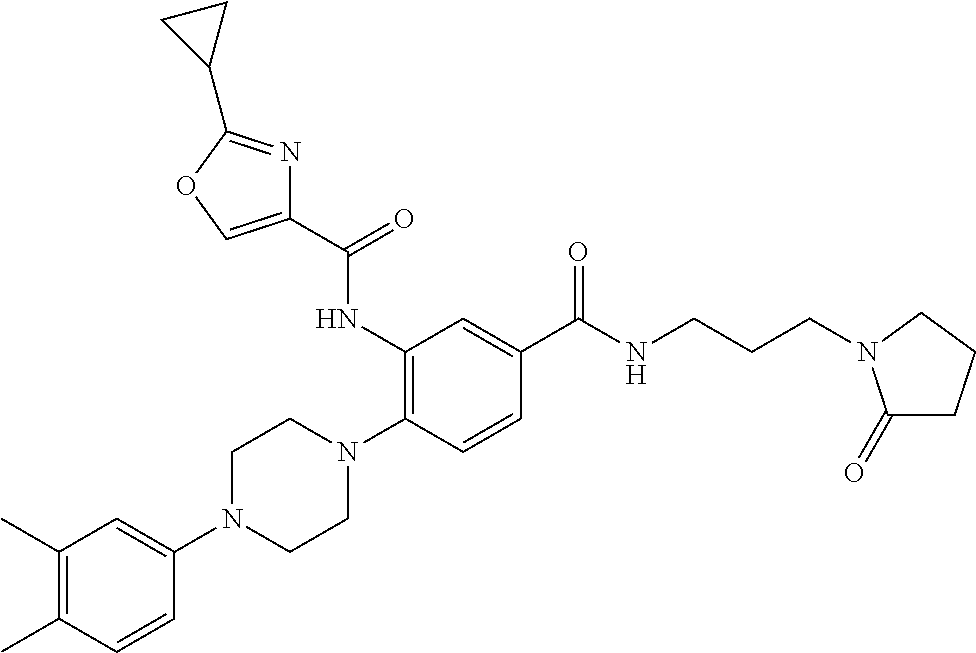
C1(C)=C(C)C=CC(N2CCN(C3=C(NC(C4=COC(C5CC5)=N4)=O)C=C(C(NCCCN4C(=O)CCC4)=O)C=C3)CC2)=C1
